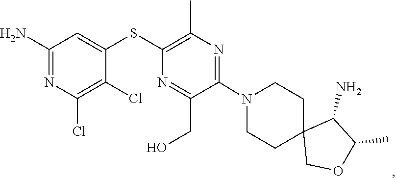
C1CN(C2=NC(C)=C(SC3=CC(N)=NC(Cl)=C3Cl)N=C2CO)CCC12COC(C)C2N
